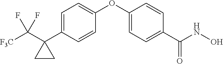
C1=C(C2(C([F3C])(F)F)CC2)C=CC(OC2=CC=C(C(NO)=O)C=C2)=C1
